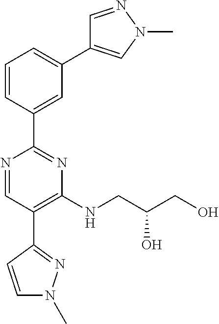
N1=CC(C2=NN(C)C=C2)=C(NCC(CO)O)N=C1C1=CC(C2=CN(C)N=C2)=CC=C1
